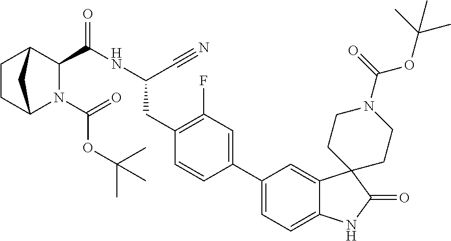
C1CC2N(C(OC(C)(C)C)=O)C(C(NC(C#N)CC3=C(F)C=C(C4=CC=C5C(=C4)C4(C(=O)N5)CCN(C(OC(C)(C)C)=O)CC4)C=C3)=O)C1C2
